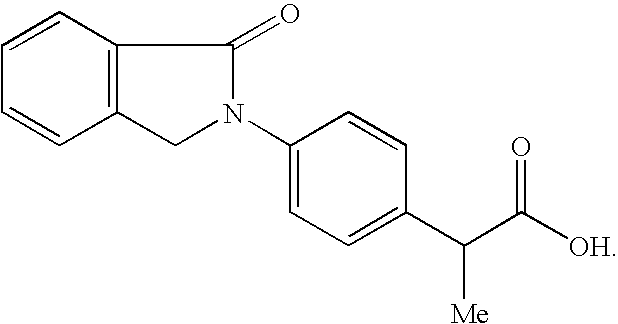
C12=C(C=CC=C1)C(=O)N(C1=CC=C(C(C([OH])=O)[Me])C=C1)C2
